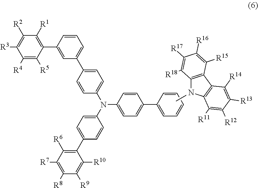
C12=C(C3=C(N1C)C([R11])=C([R12])C([R13])=C3[R14])C([R15])=C([R16])C([R17])=C2[R18].C1=CC(C2=CC=CC(C3=C([R1])C([R2])=C([R3])C([R4])=C3[R5])=C2)=CC=C1N(C1=CC=C(C2=C([R6])C([R7])=C([R8])C([R9])=C2[R10])C=C1)C1=CC=C(C2=CC=CC=C2)C=C1
